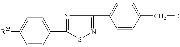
C1=CC([R25])=CC=C1C1=NC(C2=CC=C(C[E])C=C2)=NS1
